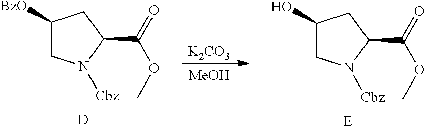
C1(C(=O)OC)CC(O)CN1[Cbz].[E].C1(C(=O)OC)CC([BzO])CN1[Cbz].[D].[K2CO3].[MeOH]
